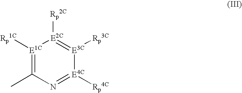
[E1C]1([Rp1C])=C(C)N=[E4C]([Rp4C])[E3C]([Rp3C])=[E2C]1[Rp2C]
